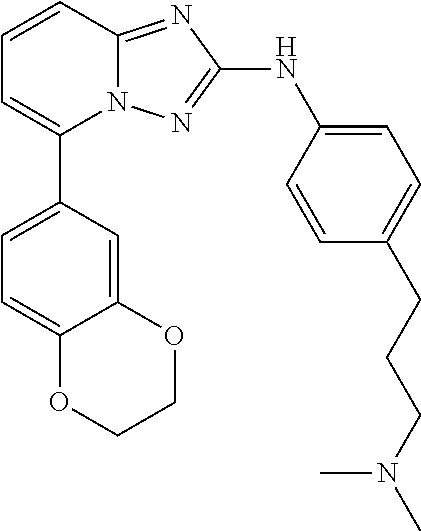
C1=CC2=NC(NC3=CC=C(CCCN(C)C)C=C3)=NN2C(C2=CC=C3C(=C2)OCCO3)=C1
